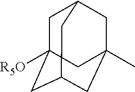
C1C2([R5O])CC3CC(C)(CC1C3)C2
